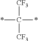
*C(*)([CF3])[CF3]
